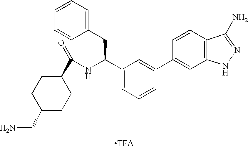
C1=CC=C(CC(NC(=O)C2CCC(CN)CC2)C2=CC=CC(C3=CC4=C(C=C3)C(N)=NN4)=C2)C=C1.[TFA]
